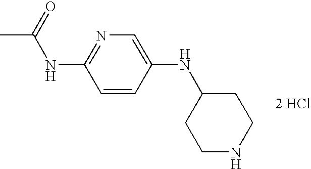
N1=C(NC(=O)C)C=CC(NC2CCNCC2)=C1.[2 HCl]
